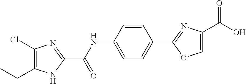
C1=CC(NC(C2=NC(Cl)=C(CC)N2)=O)=CC=C1C1=NC(C(O)=O)=CO1
